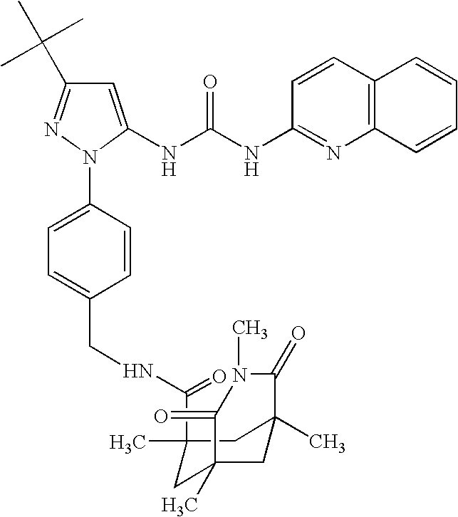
C1=C(NC(NC2=NC3=C(C=C2)C=CC=C3)=O)N(C2=CC=C(CNC(C3(C)CC4(C)CC(C)(C3)C(=O)N(C)C4=O)=O)C=C2)N=C1C(C)(C)C
